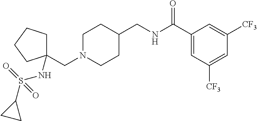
C(N1CCC(CNC(C2=CC([CF3])=CC([CF3])=C2)=O)CC1)C1(NS(=O)(C2CC2)=O)CCCC1
